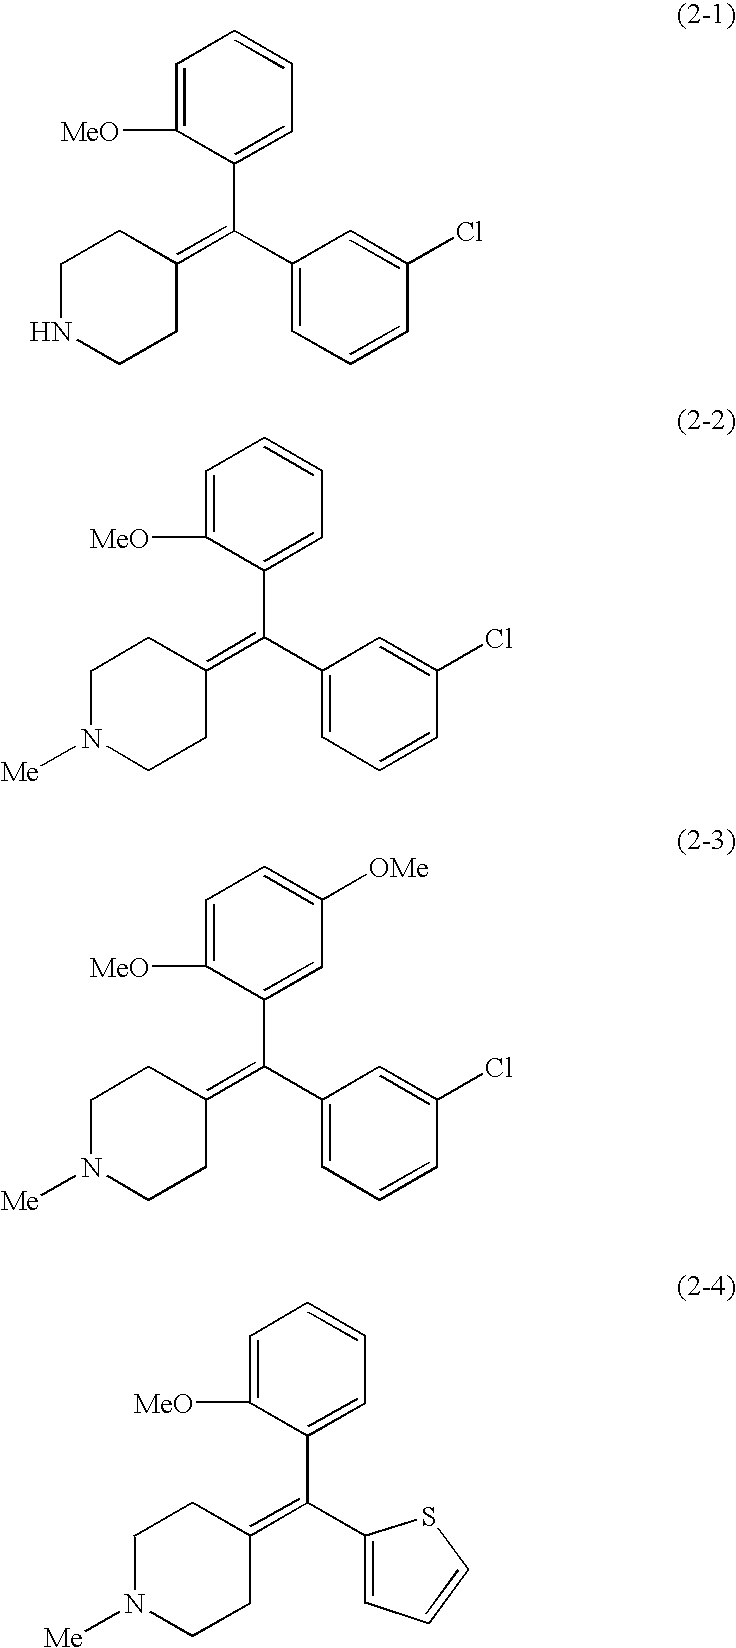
[Me]N1CCC(=C(C2=CC=CC(Cl)=C2)C2=CC=CC=C2[MeO])CC1.[Me]N1CCC(=C(C2=CC=CC(Cl)=C2)C2=CC([OMe])=CC=C2[MeO])CC1.N1([Me])CCC(=C(C2=CC=CS2)C2=CC=CC=C2[MeO])CC1.C1CC(=C(C2=CC=CC(Cl)=C2)C2=CC=CC=C2[MeO])CCN1
